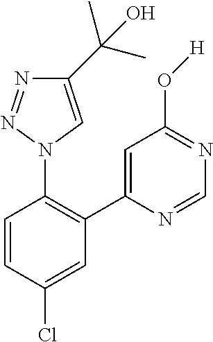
C1=C(C2=C(N3C=C(C(C)(C)O)N=N3)C=CC(Cl)=C2)N=CN=C1O[H]
